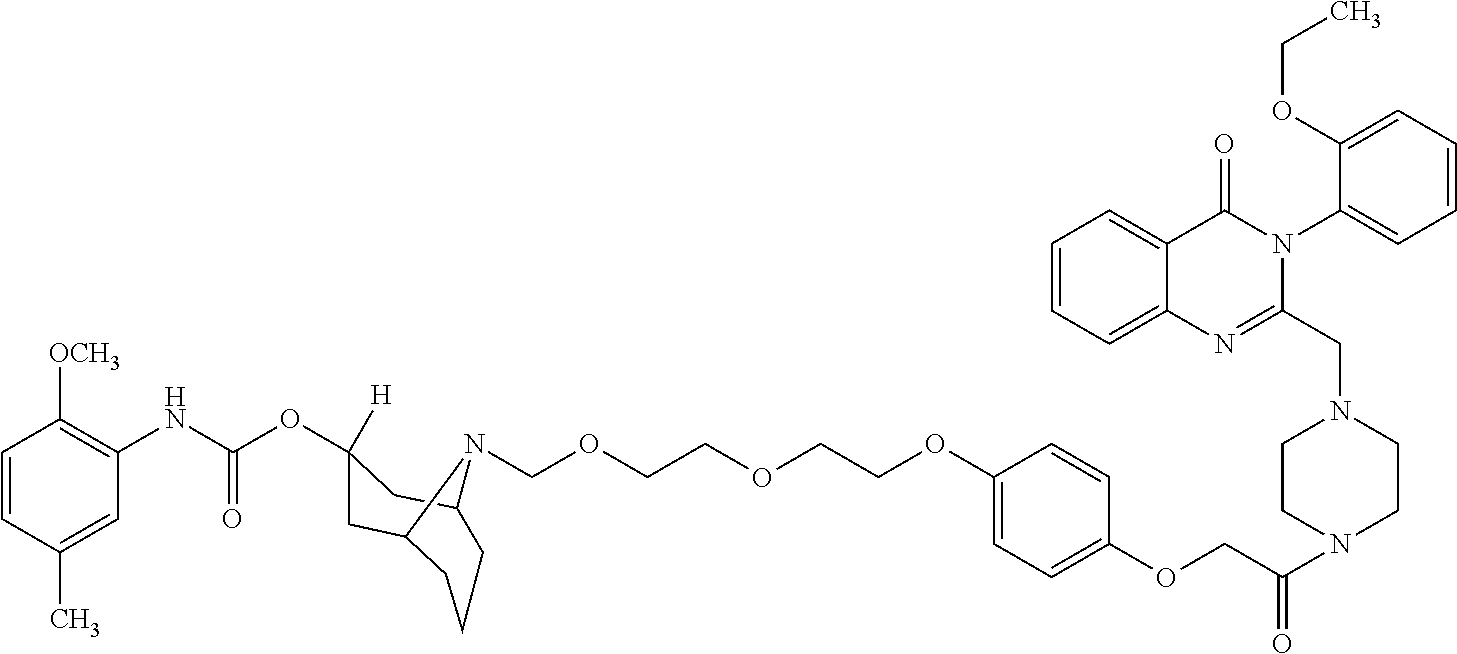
C1=CC(C)=CC(NC(OC2([H])CC3CCCC(C2)N3COCCOCCOC2=CC=C(OCC(N3CCN(CC4=NC5=CC=CC=C5C(=O)N4C4=CC=CC=C4OCC)CC3)=O)C=C2)=O)=C1[OCH3]
